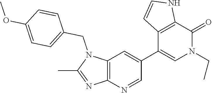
C1=CNC2=C1C(C1=CC3=C(N=C1)N=C(C)N3CC1=CC=C(OC)C=C1)=CN(CC)C2=O
